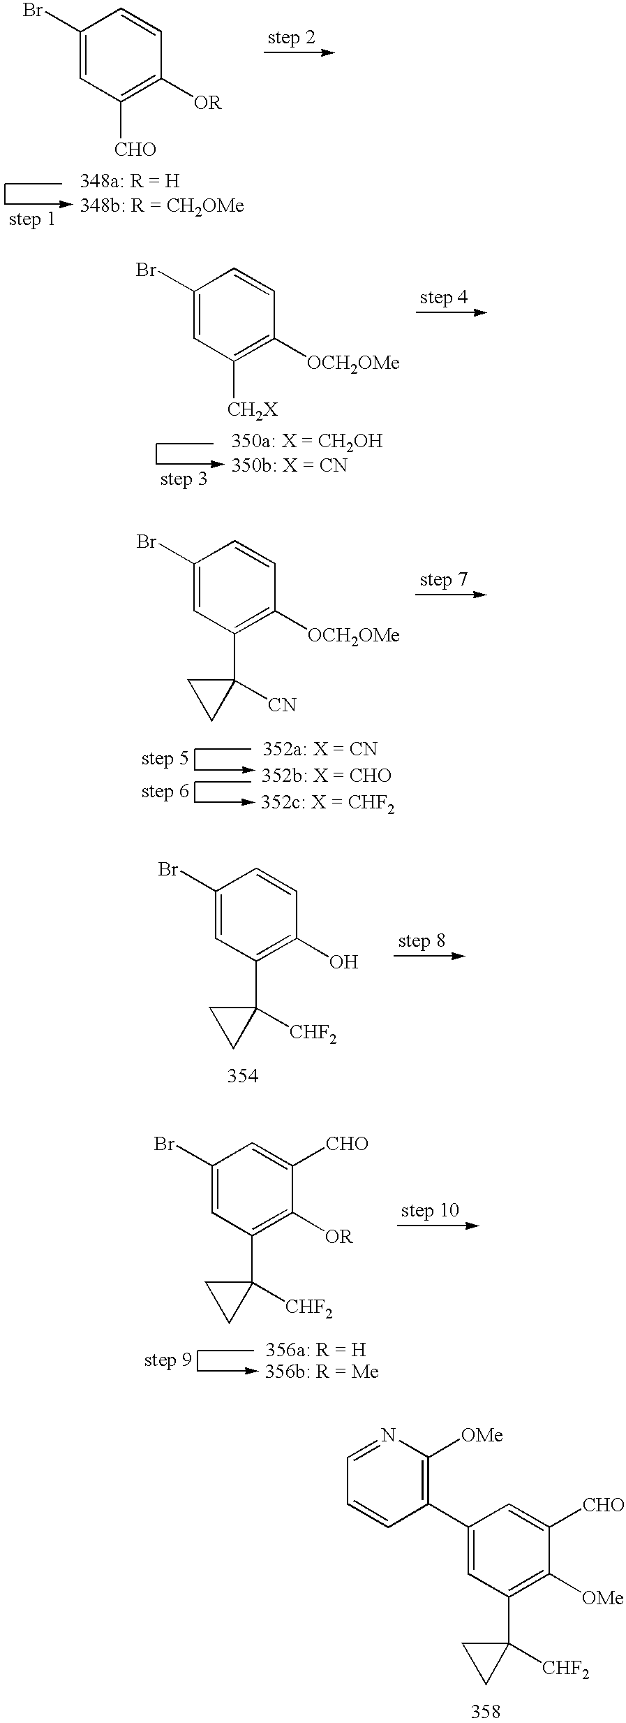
C1(Br)=CC([CHO])=C([OR])C=C1.C1(Br)=CC([CH2X])=C([OCH2OMe])C=C1.C1(Br)=CC(C2([CN])CC2)=C([OCH2OMe])C=C1.C1(Br)=CC(C2([CHF2])CC2)=C(O)C=C1.C1(Br)=CC(C2([CHF2])CC2)=C([OR])C([CHO])=C1.C1(C2=CC(C3([CHF2])CC3)=C([OMe])C([CHO])=C2)=C([OMe])N=CC=C1
